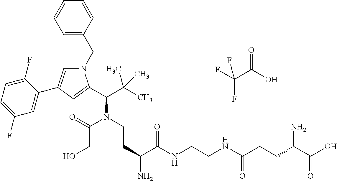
N1(CC2=CC=CC=C2)C=C(C2=CC(F)=CC=C2F)C=C1C(C(C)(C)C)N(C(CO)=O)CCC(C(=O)NCCNC(=O)CCC(C(O)=O)N)N.C(C(=O)O)(F)(F)F
